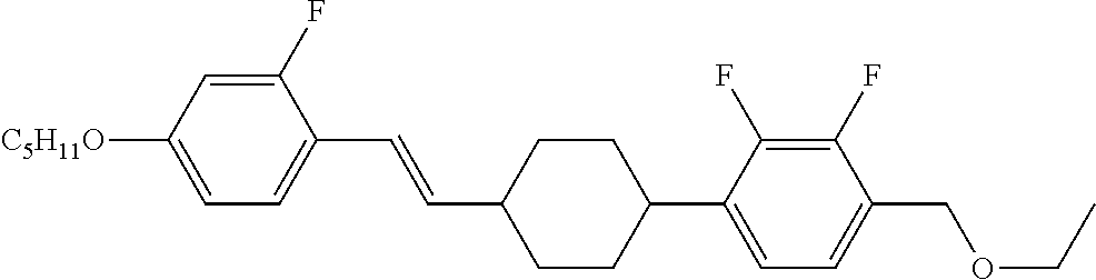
C1(F)=CC([C5H11O])=CC=C1C=CC1CCC(C2=CC=C(COCC)C(F)=C2F)CC1
